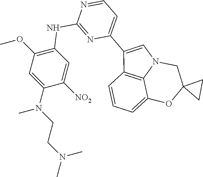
C12=C3N(C=C1C1=CC=NC(NC4=C(OC)C=C(N(C)CCN(C)C)C([NO2])=C4)=N1)CC1(OC3=CC=C2)CC1
